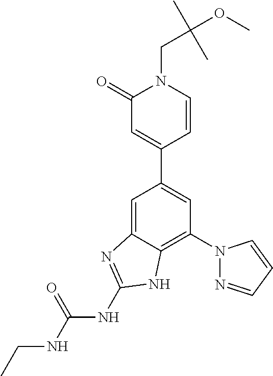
C1=C2C(=C(N3N=CC=C3)C=C1C1=CC(=O)N(CC(OC)(C)C)C=C1)NC(NC(NCC)=O)=N2
